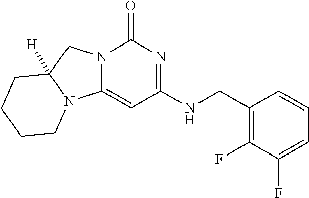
C1(CNC2=NC(=O)N3C(=C2)N2C([H])(C3)CCCC2)=C(F)C(F)=CC=C1
